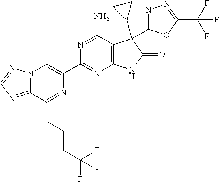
C12=NC=NN1C=C(C1=NC3=C(C(N)=N1)C(C1CC1)(C1=NN=C(C(F)(F)F)O1)C(=O)N3)N=C2CCCC(F)(F)F
